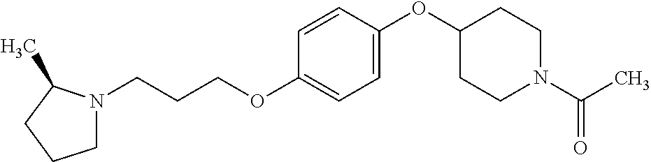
C1N(CCCOC2=CC=C(OC3CCN(C(C)=O)CC3)C=C2)C(C)CC1
